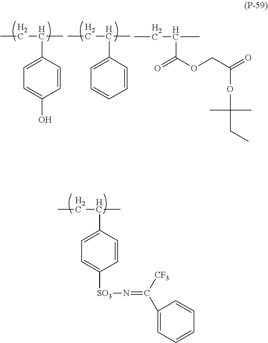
C(C)C(C)C1=CC=CC=C1.C1=C(C(CC)C)C=CC(O)=C1.C(C)C(C)C(=O)OCC(=O)OC(CC)(C)C.C1=C(C(CC)C)C=CC([SO3]N=C([CF3])C2=CC=CC=C2)=C1
